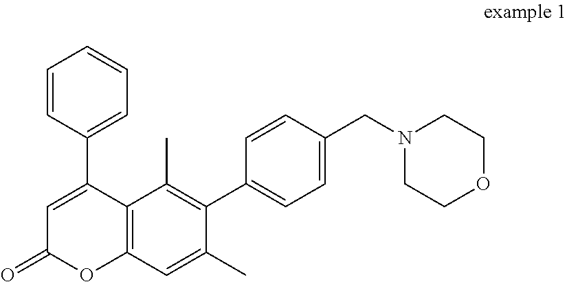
C12=C(C=C(C)C(C3=CC=C(CN4CCOCC4)C=C3)=C1C)OC(=O)C=C2C1=CC=CC=C1
